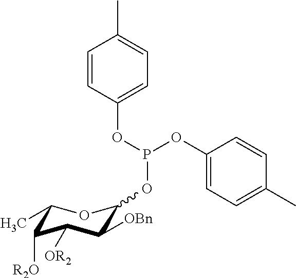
CC1C([R2O])C([OR2])C([OBn])C(OP(OC2=CC=C(C)C=C2)OC2=CC=C(C)C=C2)O1
